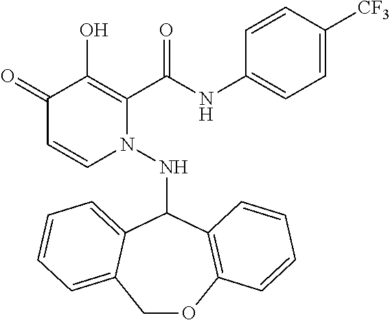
C1(=O)C=CN(NC2C3=CC=CC=C3COC3=C2C=CC=C3)C(C(NC2=CC=C([CF3])C=C2)=O)=C1O
